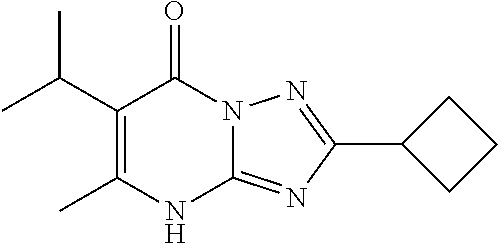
CC1=C(C(C)C)C(=O)N2C(=NC(C3CCC3)=N2)N1
